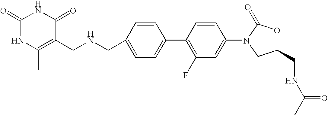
C1=C(CNCC2=C(C)NC(=O)NC2=O)C=CC(C2=C(F)C=C(N3CC(CNC(C)=O)OC3=O)C=C2)=C1
